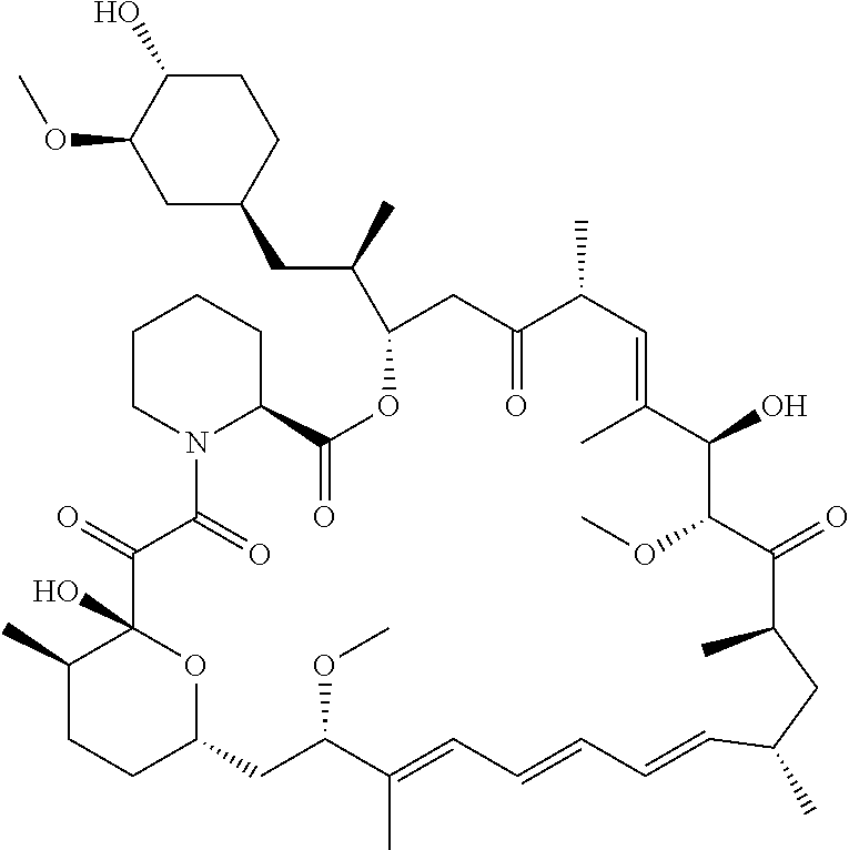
C1(OC)CC(CC(C2OC(=O)C3N(CCCC3)C(=O)C(=O)C3(O)C(C)CCC(O3)CC(OC)C(C)=CC=CC=CC(C)CC(C)C(=O)C(OC)C(O)C(C)=CC(C)C(=O)C2)C)CCC1O
